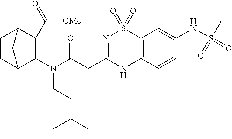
C1(N(C(CC2=NS(=O)(=O)C3=C(N2)C=CC(NS(=O)(C)=O)=C3)=O)CCC(C)(C)C)C2C=CC(C1C([OMe])=O)C2
